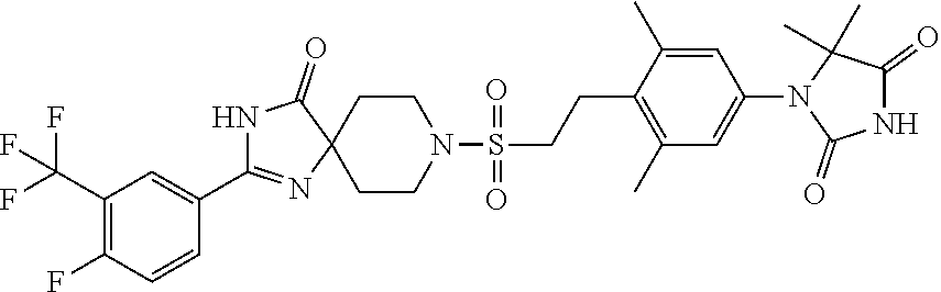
C1(C(F)(F)F)=C(F)C=CC(C2=NC3(CCN(S(CCC4=C(C)C=C(N5C(=O)NC(=O)C5(C)C)C=C4C)(=O)=O)CC3)C(=O)N2)=C1
